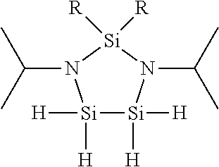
[Si]1([H])([H])[Si]([H])([H])N(C(C)C)[Si]([R])([R])N1C(C)C
